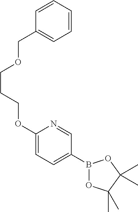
C1(OCCCOCC2=CC=CC=C2)=CC=C(B2OC(C)(C)C(C)(C)O2)C=N1
